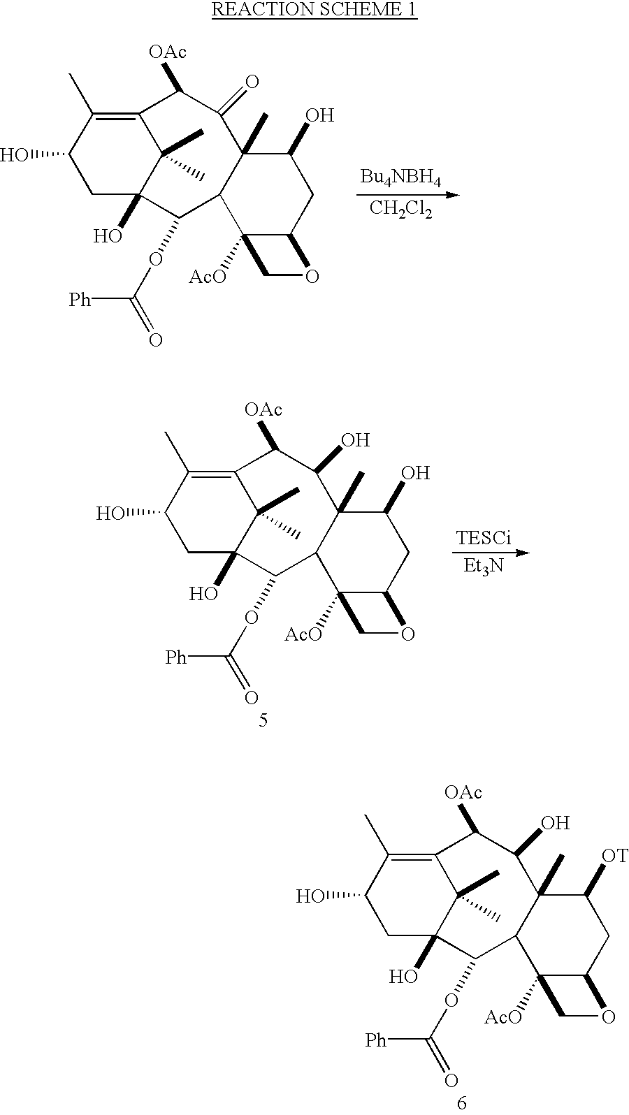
C1(O)CC2(O)C(C)(C)C(=C1C)C([OAc])C(=O)C1(C)C(C2OC(=O)[Ph])C2([AcO])C(CC1O)OC2.[CH2Cl2].C1(O)CC2(O)C(C)(C)C(=C1C)C([OAc])C(O)C1(C)C(C2OC(=O)[Ph])C2([AcO])C(CC1O)OC2.[Et3N].C1(O)CC2(O)C(C)(C)C(=C1C)C([OAc])C(O)C1(C)C(C2OC(=O)[Ph])C2([AcO])C(CC1[OT])OC2
